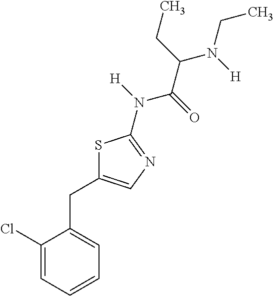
C1(Cl)=CC=CC=C1CC1=CN=C(N([H])C(=O)C(CC)N(CC)[H])S1
